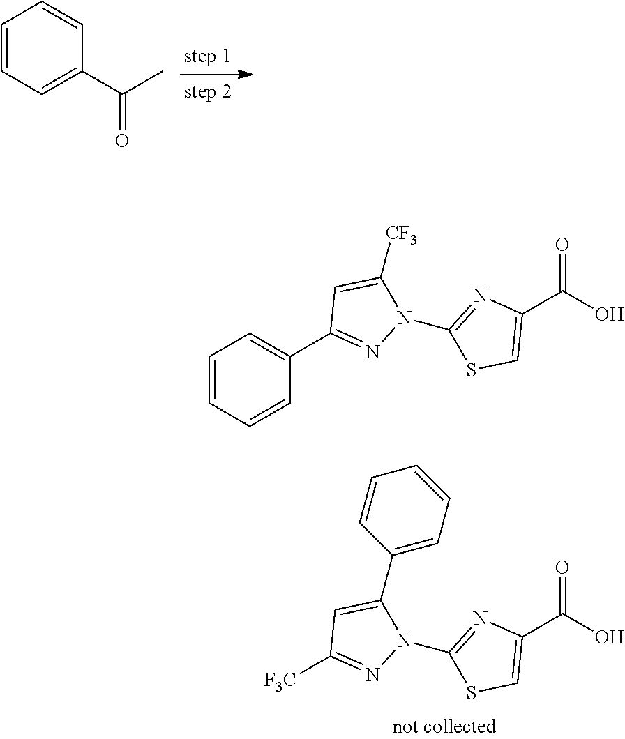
C1=CC=C(C(C)=O)C=C1.C1=CC=CC(C2=NN(C3=NC(C(O)=O)=CS3)C([CF3])=C2)=C1.[F3C]C1=NN(C2=NC(C(O)=O)=CS2)C(C2=CC=CC=C2)=C1
